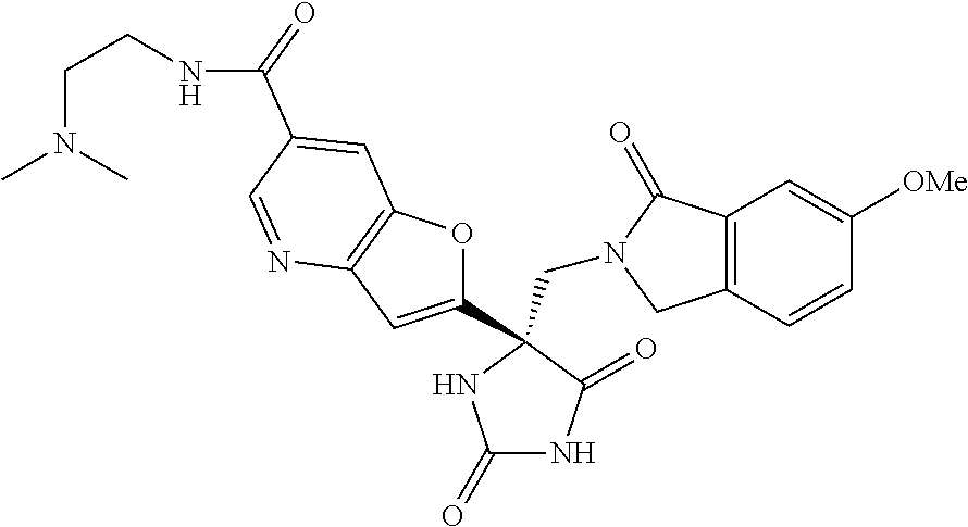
C(N1CC2=C(C1=O)C=C([OMe])C=C2)C1(C2=CC3=C(O2)C=C(C(=O)NCCN(C)C)C=N3)C(=O)NC(=O)N1
